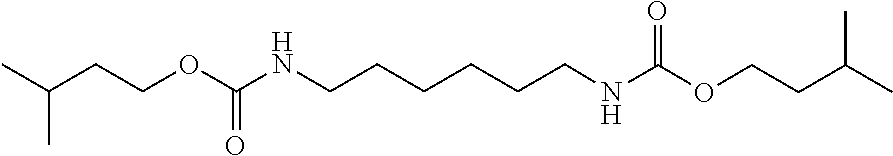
C(OCCC(C)C)(NCCCCCCNC(OCCC(C)C)=O)=O
